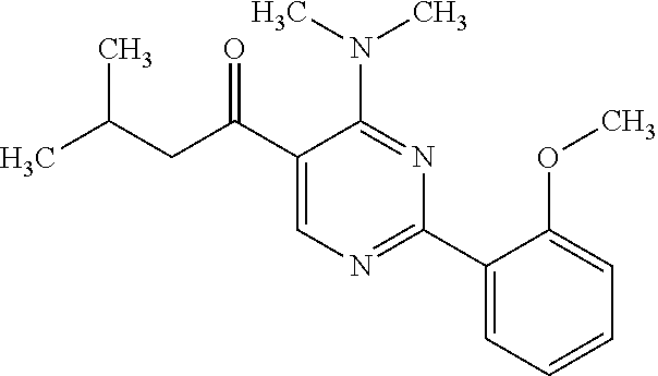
CC(CC(C1=CN=C(C2=CC=CC=C2OC)N=C1N(C)C)=O)C
